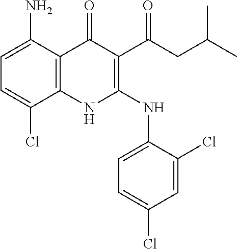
C1=C(N)C2=C(C(Cl)=C1)NC(NC1=CC=C(Cl)C=C1Cl)=C(C(CC(C)C)=O)C2=O
